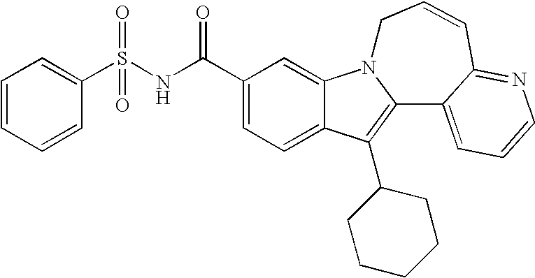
C12=CC=C(C(NS(C3=CC=CC=C3)(=O)=O)=O)C=C1N1C(=C2C2CCCCC2)C2=CC=CN=C2C=CC1
